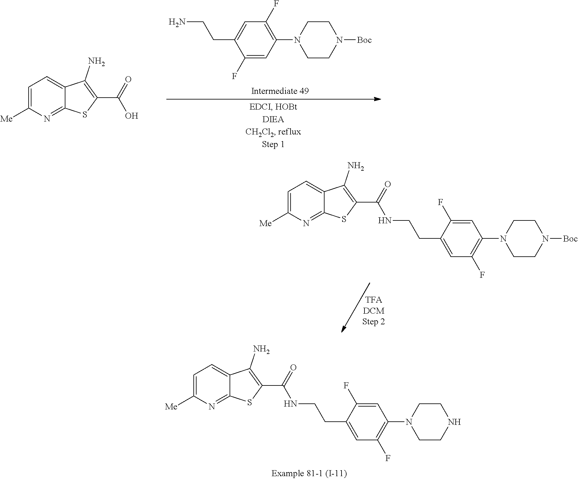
C1=C([Me])N=C2C(=C1)C(N)=C(C(O)=O)S2.C1(F)=CC(N2CCN([Boc])CC2)=C(F)C=C1CCN.C1=C(CCNC(C2=C(N)C3=CC=C([Me])N=C3S2)=O)C(F)=CC(N2CCN([Boc])CC2)=C1F.C1=C(CCNC(C2=C(N)C3=CC=C([Me])N=C3S2)=O)C(F)=CC(N2CCNCC2)=C1F
